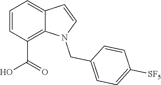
C1=CC(C(=O)O)=C2C(=C1)C=CN2CC1=CC=C([SF5])C=C1
